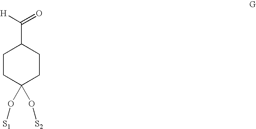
C1CC(O[S2])(O[S1])CCC1C(=O)[H]
